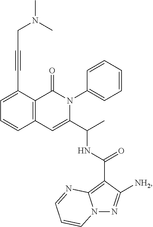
C1=C(C#CCN(C)C)C2=C(C=C1)C=C(C(C)NC(C1=C3N(N=C1[NH2])C=CC=N3)=O)N(C1=CC=CC=C1)C2=O
